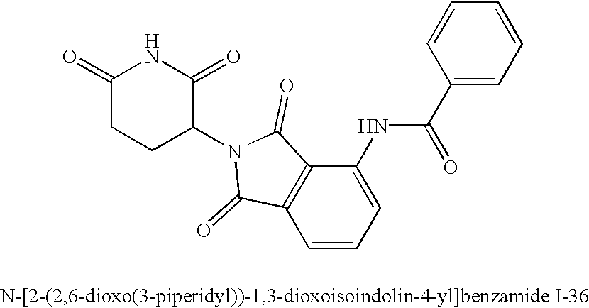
C12=C(C=CC=C1NC(C1=CC=CC=C1)=O)C(=O)N(C1C(=O)NC(=O)CC1)C2=O
